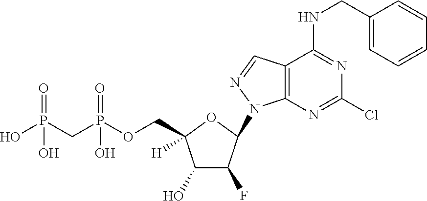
C1(O)C(F)C(N2C3=C(C=N2)C(NCC2=CC=CC=C2)=NC(Cl)=N3)OC1(COP(CP(O)(=O)O)(=O)O)[H]
